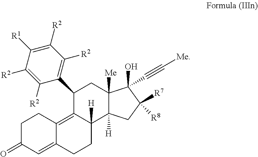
C1(C2=C([R2])C([R2])=C([R1])C([R2])=C2[R2])C2=C3C(=CC(=O)CC3)CCC2([H])C2([H])C([Me])(C1)C(O)(C#C[Me])C([R8])([R7])C2
